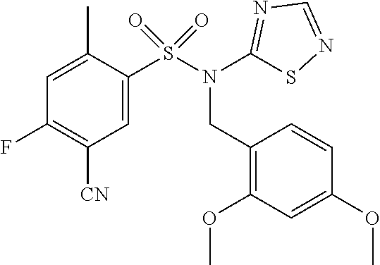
C1=C(S(N(CC2=C(OC)C=C(OC)C=C2)C2=NC=NS2)(=O)=O)C(C)=CC(F)=C1[CN]
